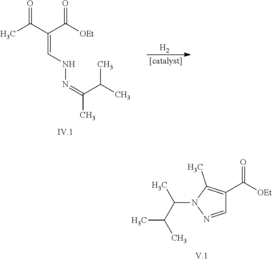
CC(C(C([OEt])=O)=CNN=C(C)C(C)C)=O.[H2].CC(C(N1N=CC(C([OEt])=O)=C1C)C)C
